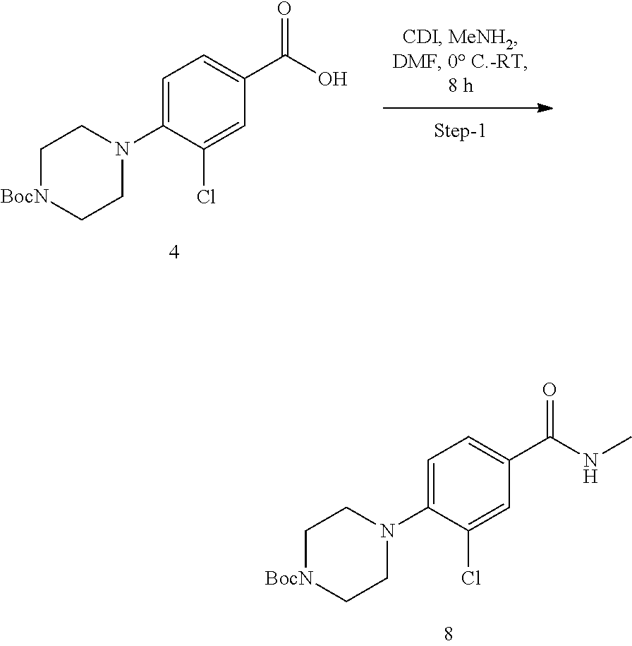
C1=C(N2CC[BocN]CC2)C(Cl)=CC(C(NC)=O)=C1.C1=C(N2CC[BocN]CC2)C(Cl)=CC(C(O)=O)=C1
